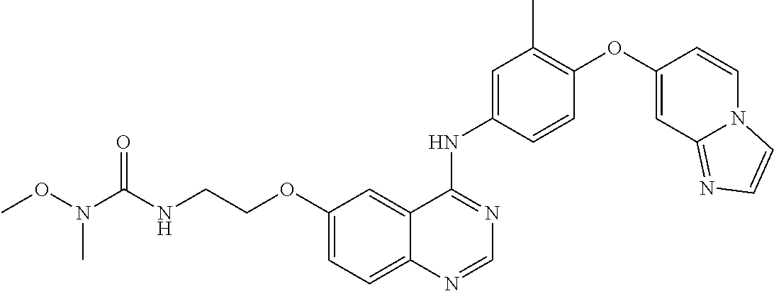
C12=CC=C(OCCNC(N(OC)C)=O)C=C1C(NC1=CC(C)=C(OC3=CC4=NC=CN4C=C3)C=C1)=NC=N2
